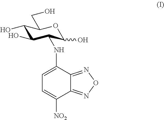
C1=C(NC2C(O)C(O)C(CO)OC2O)C2=NON=C2C([NO2])=C1
